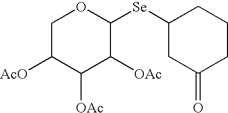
C1([Se]C2CCCC(=O)C2)C([OAc])C([OAc])C([AcO])CO1
